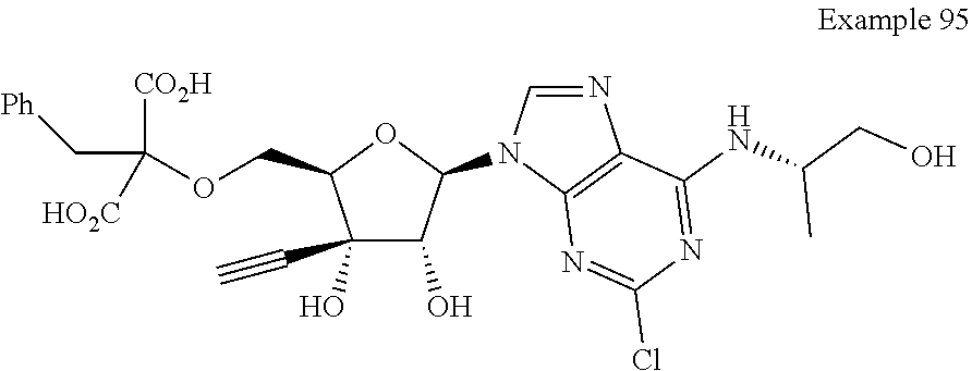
C1(O)(C#C)C(O)C(N2C3=C(N=C2)C(NC(CO)C)=NC(Cl)=N3)OC1COC(C[Ph])([CO2H])[HO2C]
